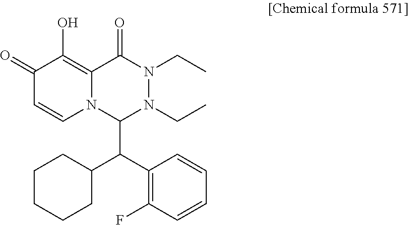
C1(=O)C=CN2C(=C1O)C(=O)N(CC)N(CC)C2C(C1CCCCC1)C1=C(F)C=CC=C1
